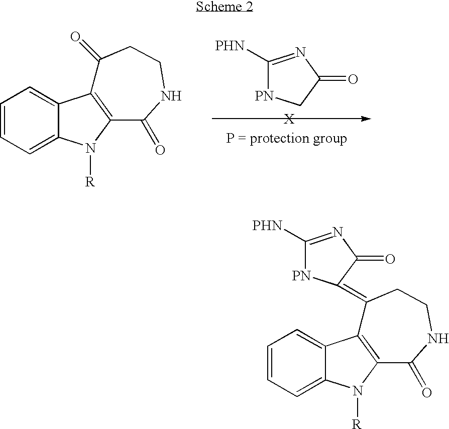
C1([PHN])=NC(=O)C[PN]1.C1=CC=C2C(=C1)C1=C(N2[R])C(=O)NCCC1=O.C1=CC=C2C(=C1)C1=C(N2[R])C(=O)NCCC1=C1[PN]C([PHN])=NC1=O
